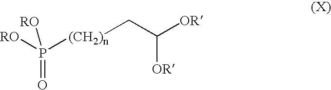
[RO]P([(CH2)n]CC([OR])[OR])(=O)[RO]
